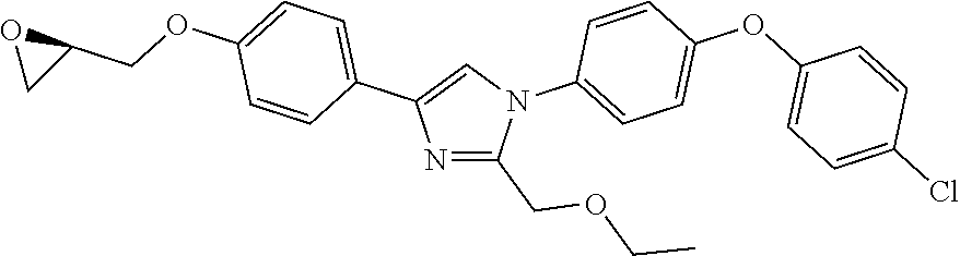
N1=C(COCC)N(C2=CC=C(OC3=CC=C(Cl)C=C3)C=C2)C=C1C1=CC=C(OCC2OC2)C=C1
